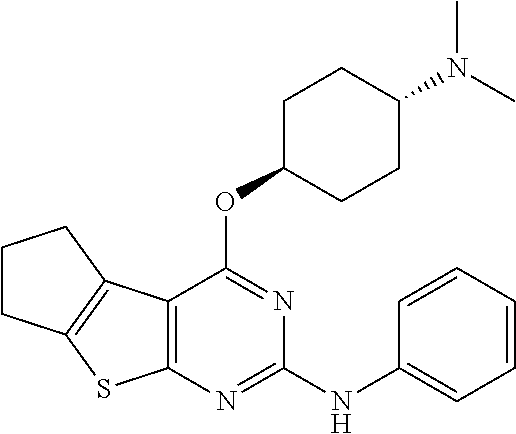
CN(C)C1CCC(OC2=NC(NC3=CC=CC=C3)=NC3=C2C2=C(S3)CCC2)CC1
